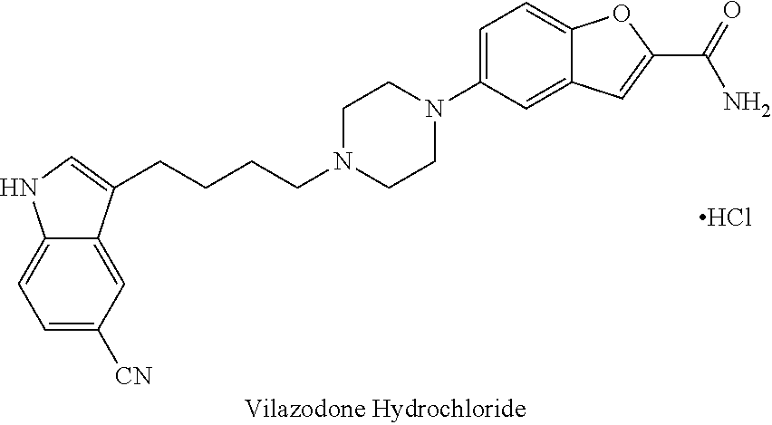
C1=C([CN])C=C2C(=C1)NC=C2CCCCN1CCN(C2=CC=C3C(=C2)C=C(C(N)=O)O3)CC1.Cl
